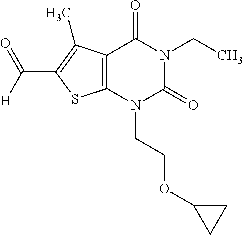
C12=C(N(CCOC3CC3)C(=O)N(CC)C1=O)SC(C(=O)[H])=C2C
